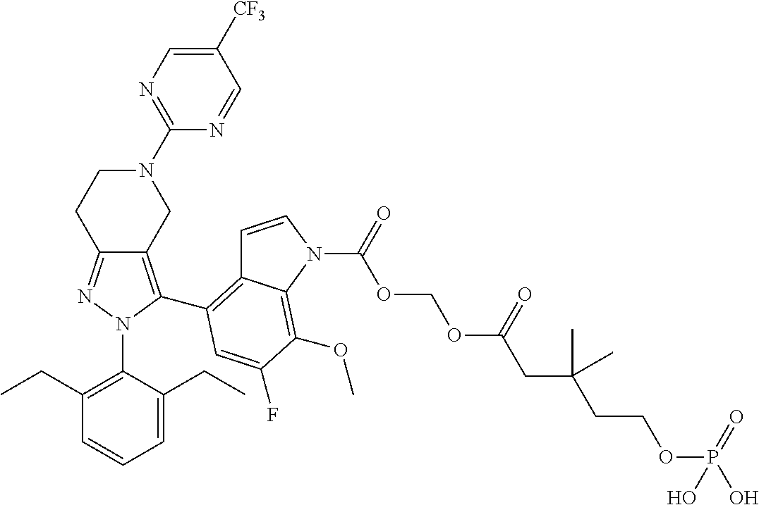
C12=NN(C3=C(CC)C=CC=C3CC)C(C3=C4C=CN(C(OCOC(CC(CCOP(O)(=O)O)(C)C)=O)=O)C4=C(OC)C(F)=C3)=C1CN(C1=NC=C([CF3])C=N1)CC2
